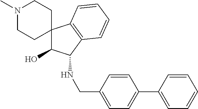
N1(C)CCC2(CC1)C(O)C(NCC1=CC=C(C3=CC=CC=C3)C=C1)C1=C2C=CC=C1
